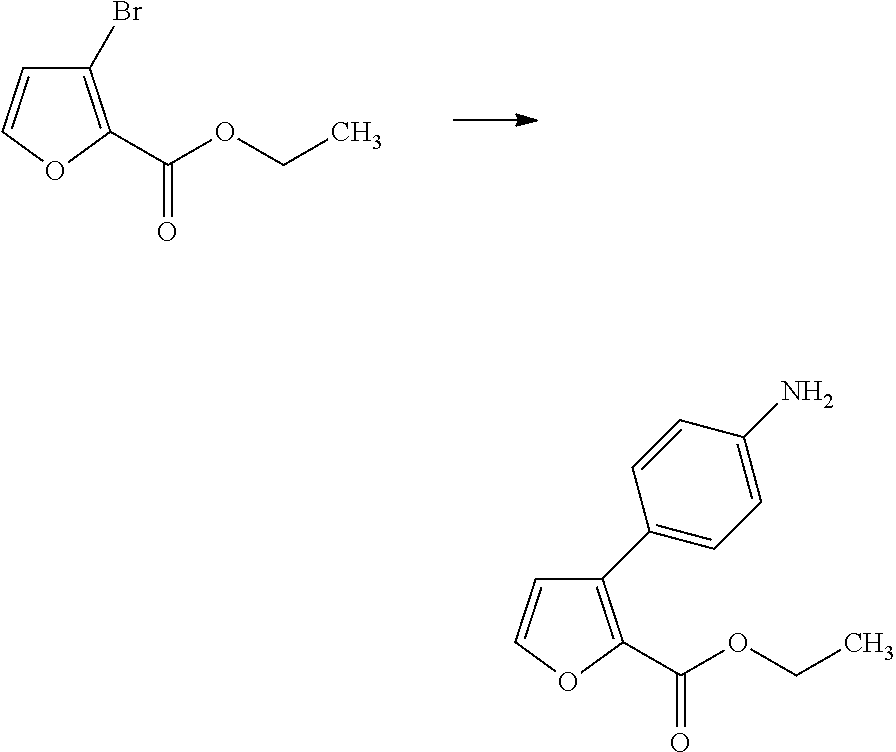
C1(Br)=C(C(OCC)=O)OC=C1.C1(C2=CC=C(N)C=C2)=C(C(OCC)=O)OC=C1
